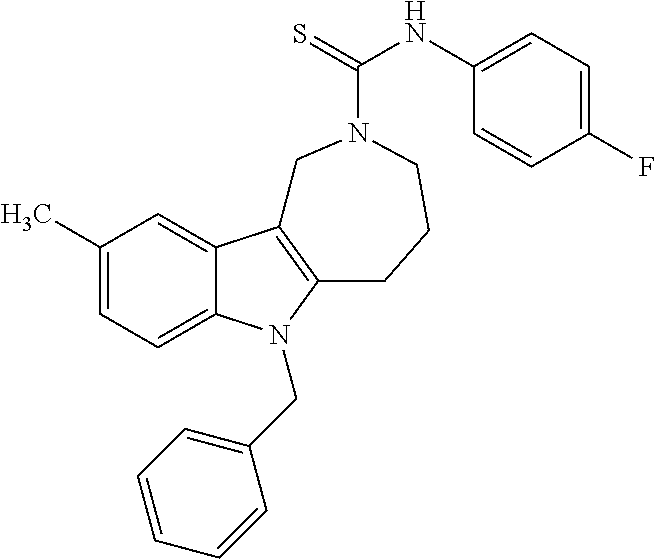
C1(C)=CC=C2C(=C1)C1=C(N2CC2=CC=CC=C2)CCCN(C(NC2=CC=C(F)C=C2)=S)C1
